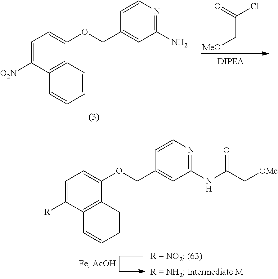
C1=C([R])C2=C(C(OCC3=CC(NC(C[OMe])=O)=NC=C3)=C1)C=CC=C2.C1=C([O2N])C2=C(C(OCC3=CC(N)=NC=C3)=C1)C=CC=C2.ClC(C[MeO])=O
